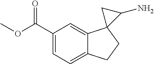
C1=C(C(OC)=O)C=C2C(=C1)CCC21C(N)C1
